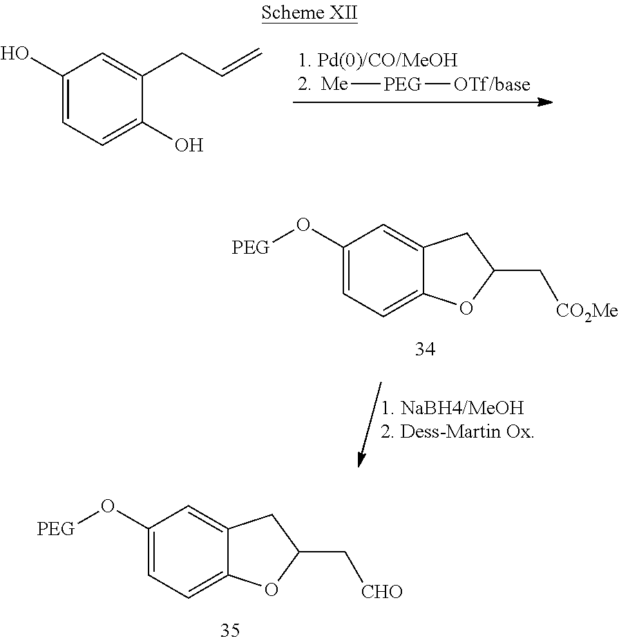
C1(O[PEG])=CC=C2C(=C1)CC(C[CHO])O2.[Me][PEG][OTf/base].C1(O)=CC=C(O)C(CC=C)=C1.C1(O[PEG])=CC=C2C(=C1)CC(C[CO2Me])O2
